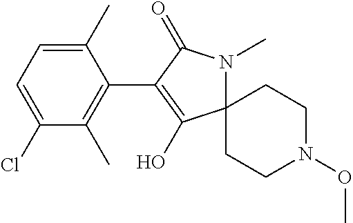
C1(C)=CC=C(Cl)C(C)=C1C1=C(O)C2(N(C)C1=O)CCN(OC)CC2
